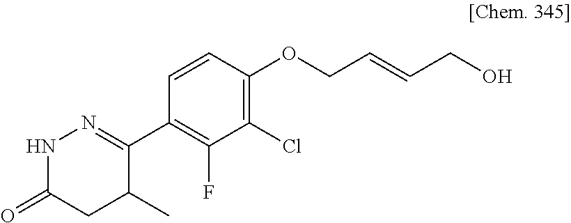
C1(C2=NNC(=O)CC2C)=C(F)C(Cl)=C(OCC=CCO)C=C1
